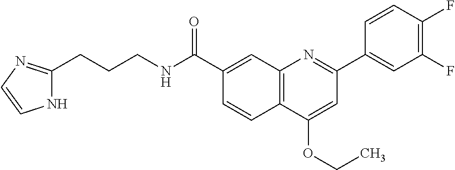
C1(C(NCCCC2=NC=CN2)=O)=CC2=C(C=C1)C(OCC)=CC(C1=CC(F)=C(F)C=C1)=N2
